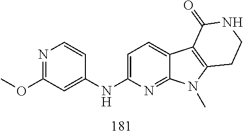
N1=C(OC)C=C(NC2=CC=C3C(=N2)N(C)C2=C3C(=O)NCC2)C=C1
